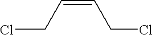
C(C=CCCl)Cl
